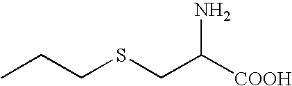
[COOH]C(N)CSCCC
